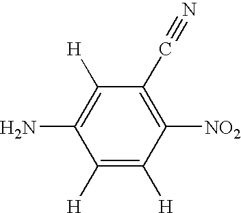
C1([H])=C([H])C([NO2])=C(C#N)C([H])=C1N
